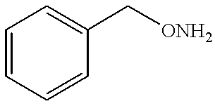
C1=C(C[ONH2])C=CC=C1
